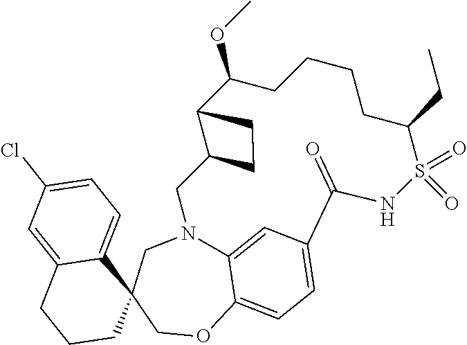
C12=CC3=CC=C1OCC1(CN2CC2C(CC2)C(OC)CCCCC(CC)S(=O)(=O)NC3=O)C2=CC=C(Cl)C=C2CCC1
